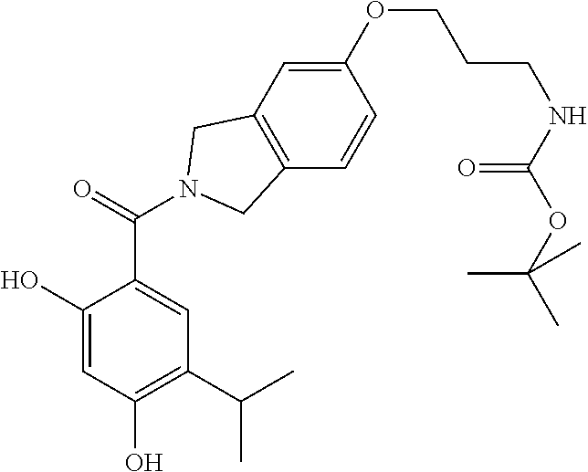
C1(O)=CC(O)=C(C(C)C)C=C1C(=O)N1CC2=C(C=CC(OCCCNC(OC(C)(C)C)=O)=C2)C1
